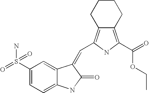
C1(S(=O)(N)=O)=CC=C2C(=C1)C(=CC1=C3CCCCC3=C(C(=O)OCC)N1)C(=O)N2
